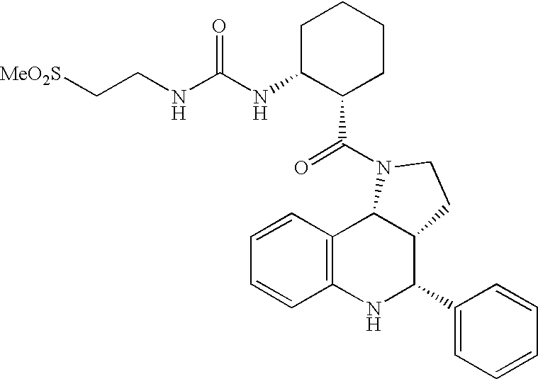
C12=C(NC(C3=CC=CC=C3)C3C1N(C(=O)C1CCCCC1NC(NCC[MeO2S])=O)CC3)C=CC=C2
